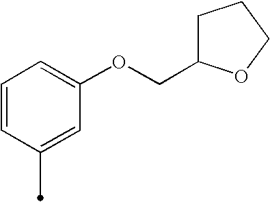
C1=CC(C)=CC(OCC2CCCO2)=C1
